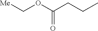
C(CCC)(OC[Me])=O
